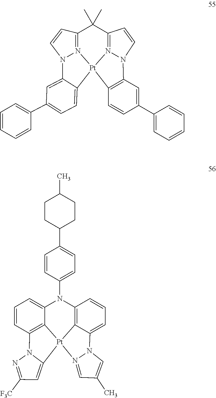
C12=CC=C(C3=CC=CC=C3)C=C1N1N3=C(C(C)(C)C4=N5N(C6=C([Pt]235)C=CC(C2=CC=CC=C2)=C6)C=C4)C=C1.C12=CC([F3C])=NN1C1=C3C(=CC=C1)N(C1=CC=C(C4CCC(C)CC4)C=C1)C1=C4C(=CC=C1)N1N(=CC(C)=C1)[Pt]234
